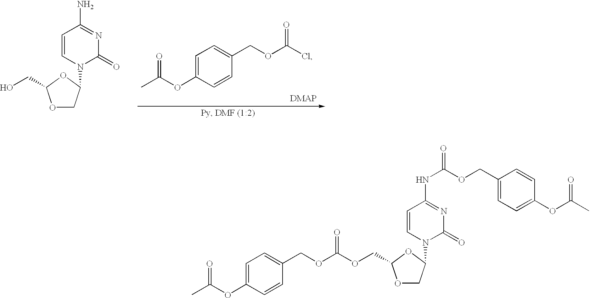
O1C(COC(OCC2=CC=C(OC(C)=O)C=C2)=O)OCC1N1C(=O)N=C(NC(OCC2=CC=C(OC(C)=O)C=C2)=O)C=C1.C1=C(OC(C)=O)C=CC(COC(Cl)=O)=C1.O1C(CO)OCC1N1C(=O)N=C(N)C=C1
